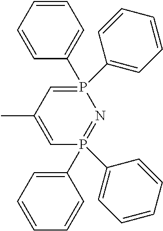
C1(C)=CP(C2=CC=CC=C2)(C2=CC=CC=C2)=NP(C2=CC=CC=C2)(C2=CC=CC=C2)=C1
